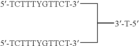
[5-TCTTTYGTTCT-3]CC([3-T-5])C[5-TCTTTYGTTCT-3]
